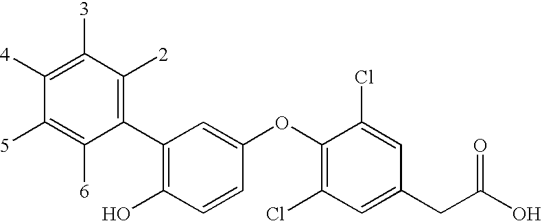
C1([4])=C([3])C([2])=C(C2=C(O)C=CC(OC3=C(Cl)C=C(CC(O)=O)C=C3Cl)=C2)C([6])=C1[5]
